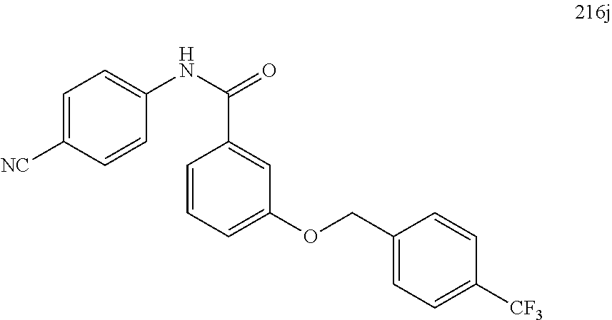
C1(COC2=CC=CC(C(NC3=CC=C([NC])C=C3)=O)=C2)=CC=C([CF3])C=C1
